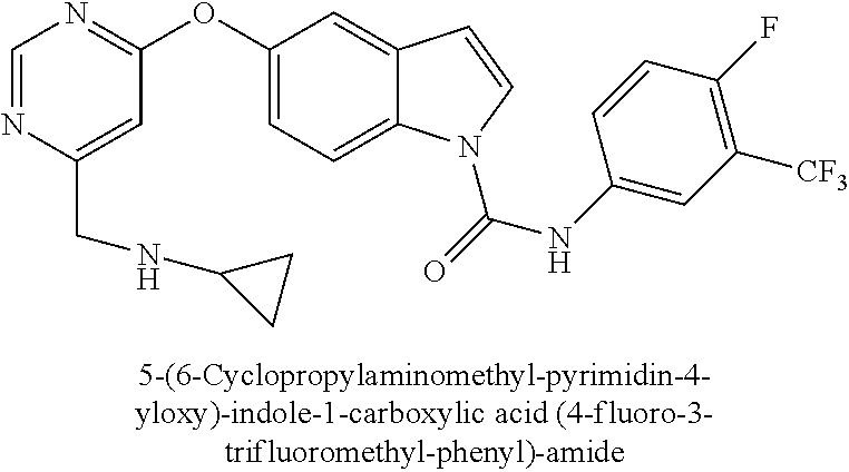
C(C1=CC(OC2=CC=C3C(=C2)C=CN3C(=O)NC2=CC([CF3])=C(F)C=C2)=NC=N1)NC1CC1
